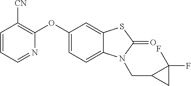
O(C1=C([CN])C=CC=N1)C1=CC=C2C(=C1)SC(=O)N2CC1CC1(F)F
